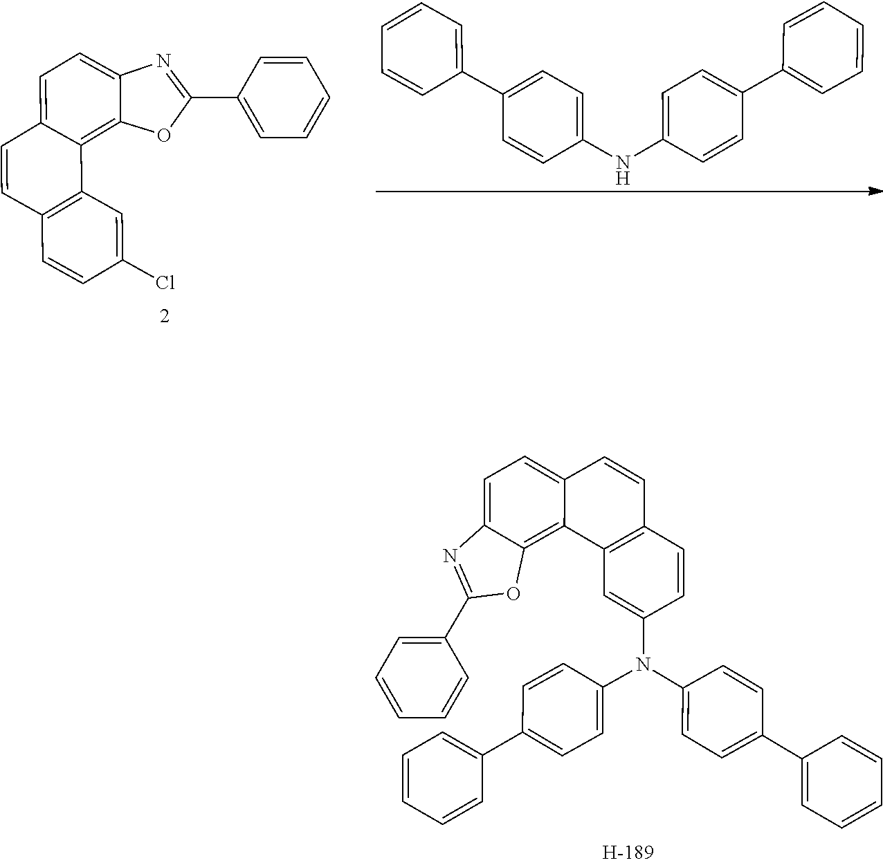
C1=C(C2=CC=CC=C2)C=CC(NC2=CC=C(C3=CC=CC=C3)C=C2)=C1.C1(C2=NC3=CC=C4C(=C3O2)C2=C(C=C4)C=CC(Cl)=C2)=CC=CC=C1.C1(C2=NC3=CC=C4C(=C3O2)C2=C(C=C4)C=CC(N(C3=CC=C(C4=CC=CC=C4)C=C3)C3=CC=C(C4=CC=CC=C4)C=C3)=C2)=CC=CC=C1
